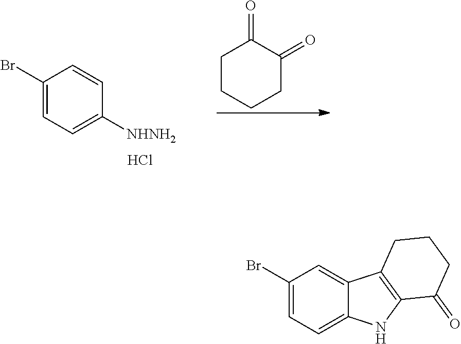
C1(Br)=CC=C([NHNH2])C=C1.Cl.C1CCCC(=O)C1=O.C1(Br)=CC=C2C(=C1)C1=C(N2)C(=O)CCC1
